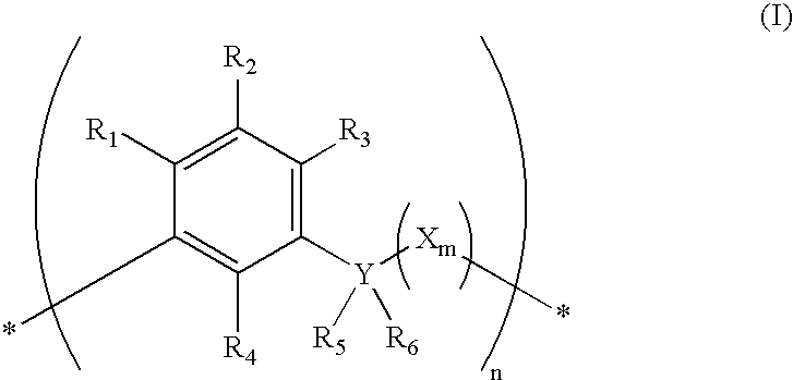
C1([Y]([R5])([R6])[Xm]*)=C([R3])C([R2])=C([R1])C(*)=C1[R4]
